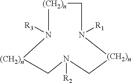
[(CH2)n]1CN([R1])[(CH2)n]CN([R2])C[(CH2)n]N1[R3]
